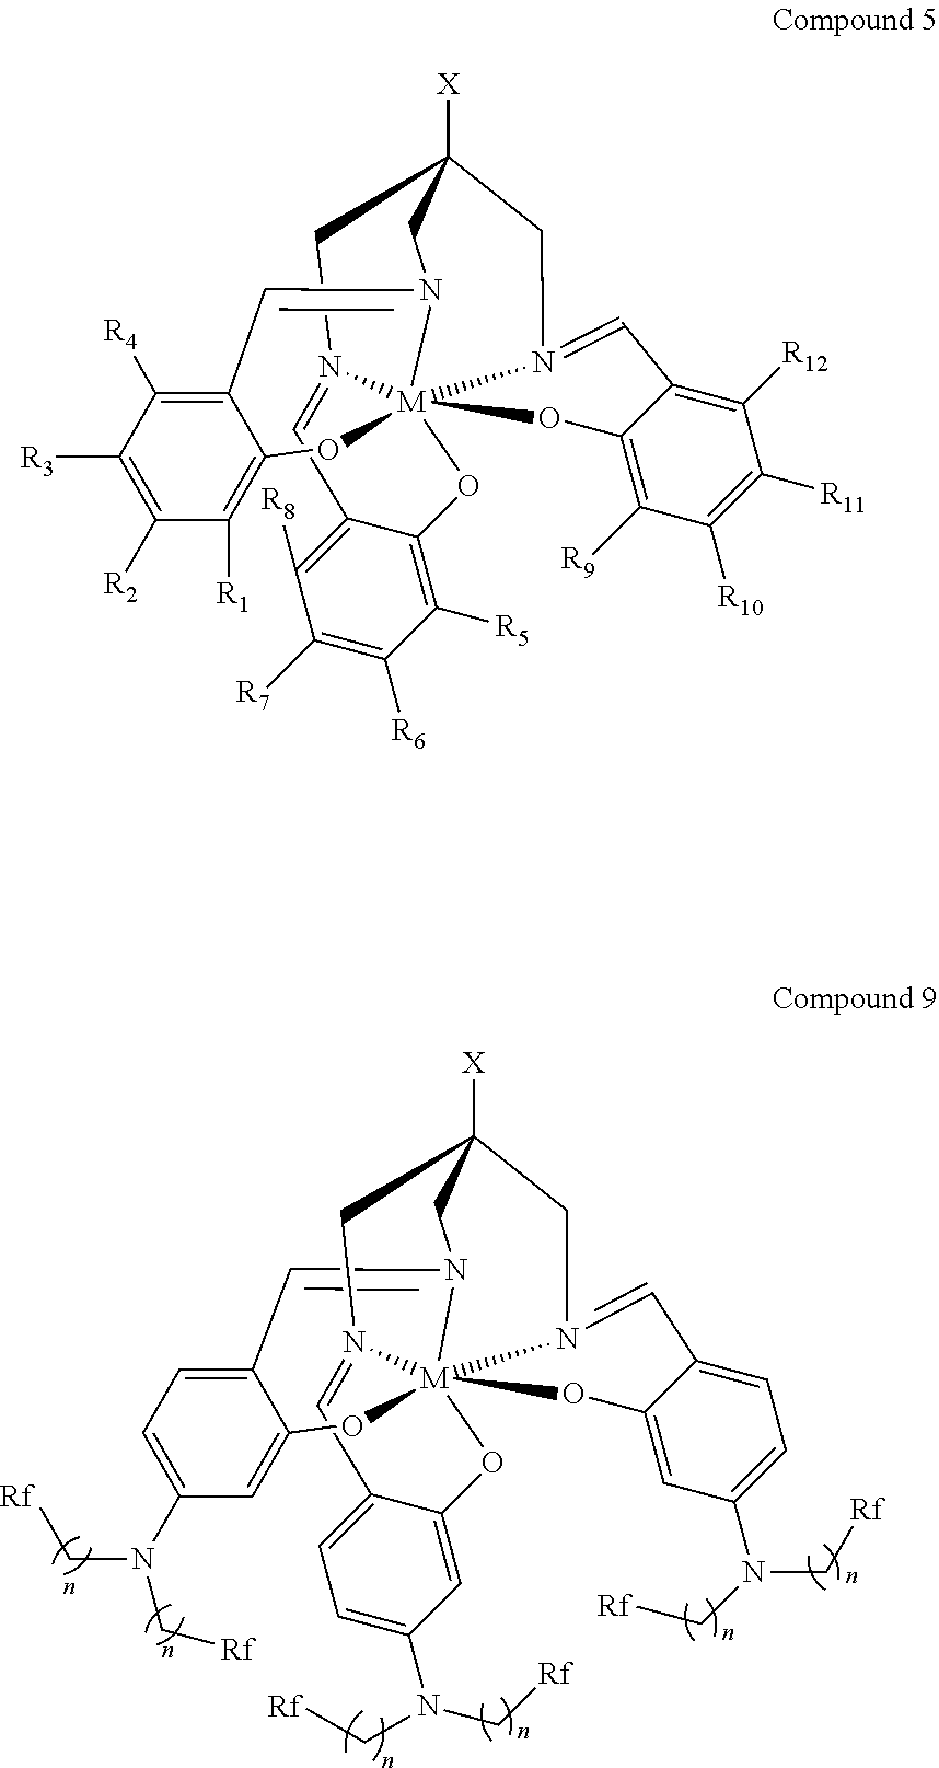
C1=C(N(C[Rf])C[Rf])C=C2C(=C1)C=N1[M]345(OC6=CC(N(C[Rf])C[Rf])=CC=C6C=N3CC([X])(C1)CN4=CC1=CC=C(N(C[Rf])C[Rf])C=C1O5)O2.C1([R3])=C([R2])C([R1])=C2C(=C1[R4])C=N1[M]345(OC6=C([R5])C([R6])=C([R7])C([R8])=C6C=N3CC([X])(C1)CN4=CC1=C([R12])C([R11])=C([R10])C([R9])=C1O5)O2
